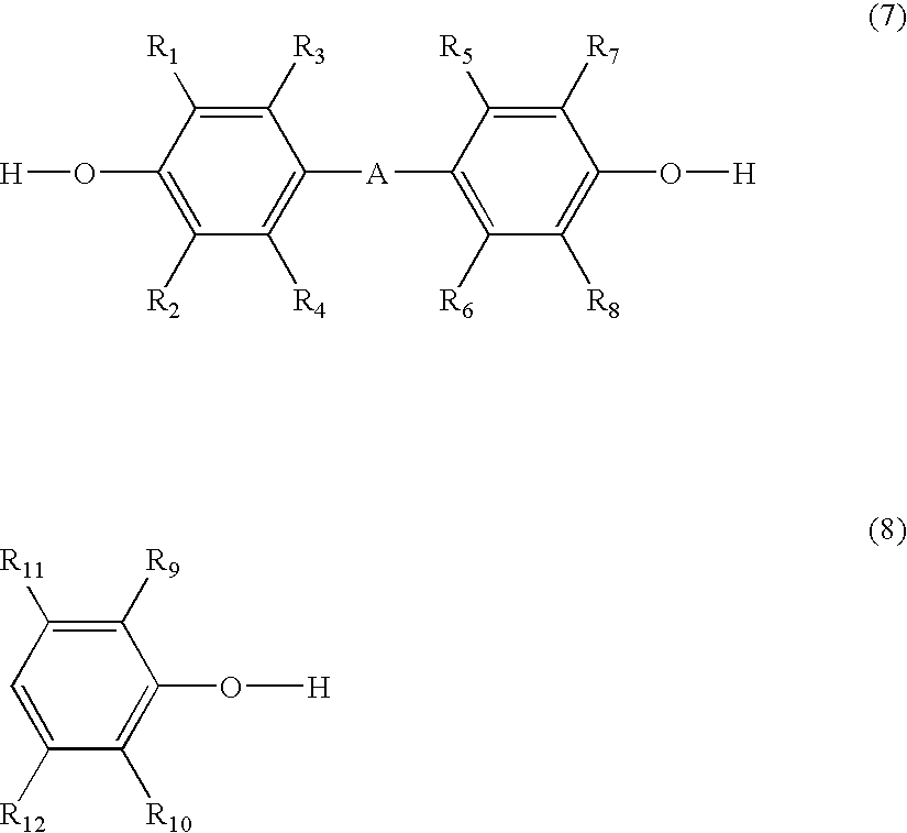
C1([R3])=C([R1])C(O[H])=C([R2])C([R4])=C1[A]C1=C([R6])C([R8])=C(O[H])C([R7])=C1[R5].C1([R9])=C([R11])C=C([R12])C([R10])=C1O[H]
